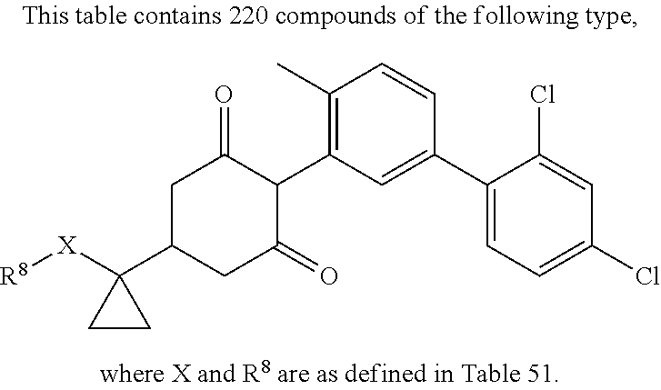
C1(C)=C(C2C(=O)CC(C3([X][R8])CC3)CC2=O)C=C(C2=CC=C(Cl)C=C2Cl)C=C1
